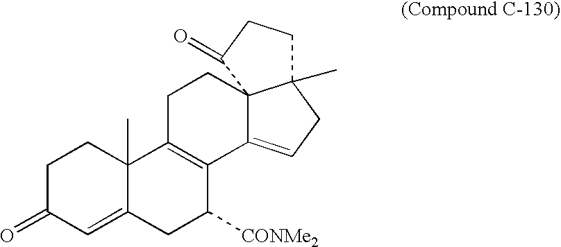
C1C(=O)C=C2C(C)(C1)C1=C(C([CONMe2])C2)C2=CCC3(C)C2(CC1)C(=O)CC3
